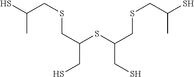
SC(CSCC(SC(CSCC(S)C)CS)CS)C
